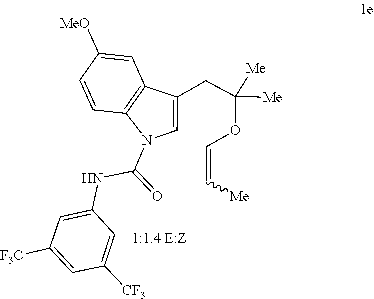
C(=COC(CC1=CN(C(NC2=CC([F3C])=CC([CF3])=C2)=O)C2=C1C=C([MeO])C=C2)([Me])[Me])[Me]
